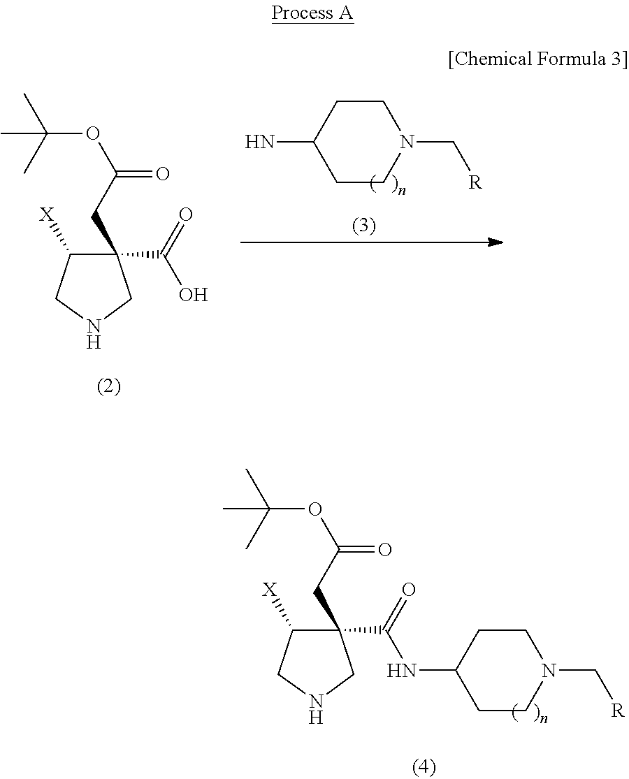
N1CC(CC(OC(C)(C)C)=O)(C(=O)NC2CCN(C[R])CC2)C([X])C1.N1CC(CC(OC(C)(C)C)=O)(C(=O)O)C([X])C1.NC1CCN(C[R])CC1
